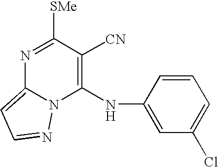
N1=C([SMe])C([CN])=C(NC2=CC(Cl)=CC=C2)N2C1=CC=N2
